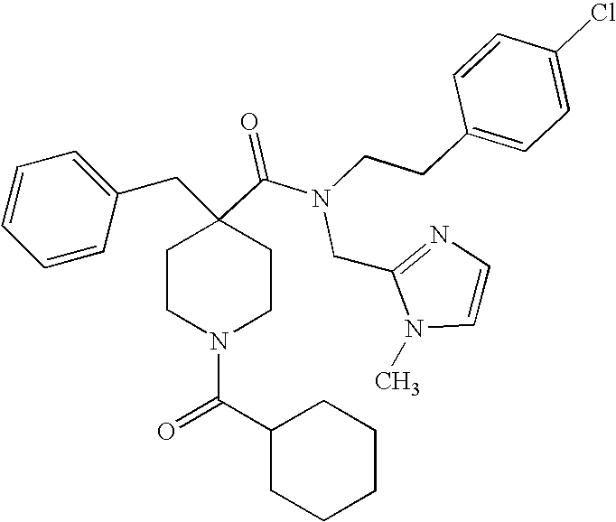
C1=CC=CC(CC2(C(=O)N(CCC3=CC=C(Cl)C=C3)CC3=NC=CN3C)CCN(C(C3CCCCC3)=O)CC2)=C1
